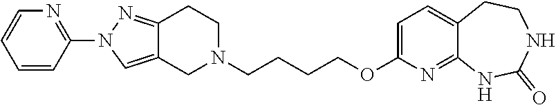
C1N(CCCCOC2=CC=C3C(=N2)NC(=O)NCC3)CCC2=NN(C3=NC=CC=C3)C=C12
